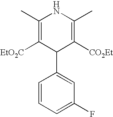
C1(C)=C([EtO2C])C(C2=CC(F)=CC=C2)C([CO2Et])=C(C)N1
